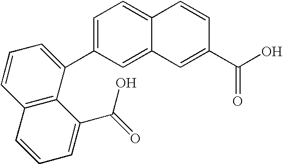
C1=C(C2=CC=CC3=C2C(C(=O)O)=CC=C3)C=C2C(=C1)C=CC(C(O)=O)=C2
